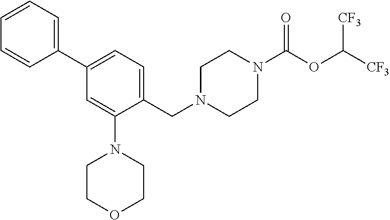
C(N1CCN(C(OC([CF3])[CF3])=O)CC1)C1=CC=C(C2=CC=CC=C2)C=C1N1CCOCC1
